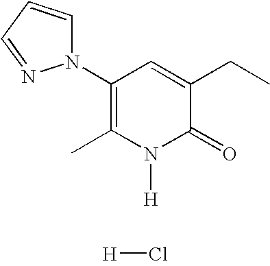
C1(N2C=CC=N2)=C(C)N([H])C(=O)C(CC)=C1.[H]Cl
